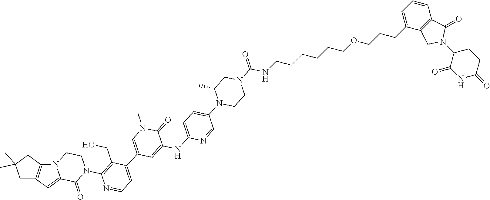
N12CCN(C3=C(CO)C(C4=CN(C)C(=O)C(NC5=CC=C(N6C(C)CN(C(NCCCCCCOCCCC7=CC=CC8=C7CN(C7CCC(=O)NC7=O)C8=O)=O)CC6)C=N5)=C4)=CC=N3)C(=O)C1=CC1=C2CC(C)(C)C1
